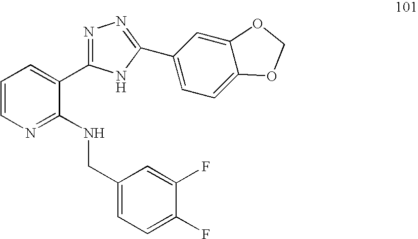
C1=CN=C(NCC2=CC=C(F)C(F)=C2)C(C2=NN=C(C3=CC=C4C(=C3)OCO4)N2)=C1
